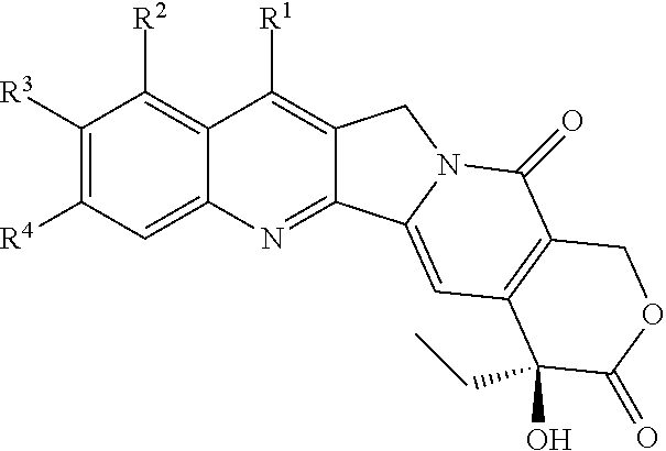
C1([R3])=C([R4])C=C2C(=C1[R2])C([R1])=C1C(=N2)C2=CC3=C(C(=O)N2C1)COC(=O)C3(CC)O
